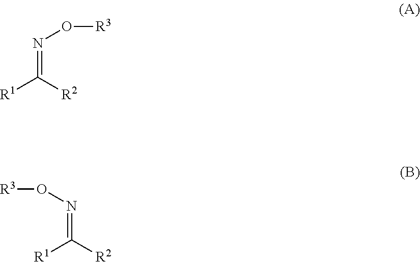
N(=C([R2])[R1])O[R3].N(=C([R2])[R1])O[R3]
